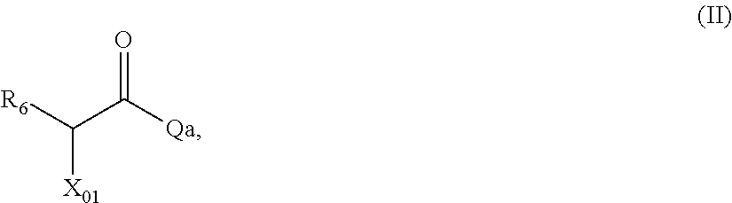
C(C([Qa])=O)([R6])[X01]
